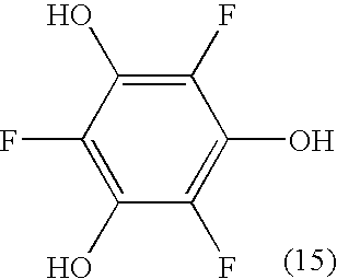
C1(F)=C(O)C(F)=C(O)C(F)=C1O
